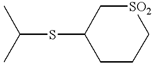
C(SC1CCC[SO2]C1)(C)C
